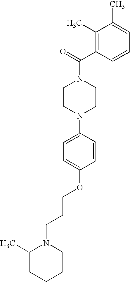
C(N1CCN(C2=CC=C(OCCCN3C(C)CCCC3)C=C2)CC1)(C1=C(C)C(C)=CC=C1)=O
